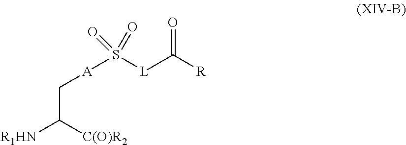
C(C([C(O)R2])[R1HN])[A]S([L]C([R])=O)(=O)=O
